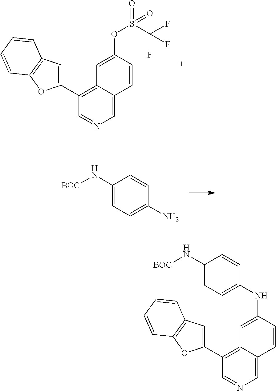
C1=C2C(=C(C3=CC4=C(O3)C=CC=C4)C=N1)C=C(NC1=CC=C(N[BOC])C=C1)C=C2.C1=C2C(=C(C3=CC4=C(O3)C=CC=C4)C=N1)C=C(OS(C(F)(F)F)(=O)=O)C=C2.NC1=CC=C(N[BOC])C=C1
